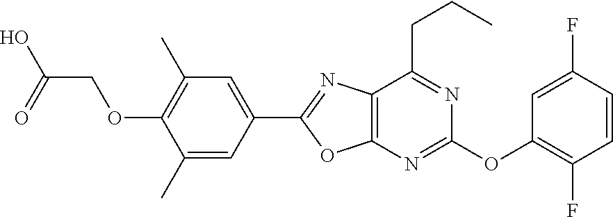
C12=C(N=C(OC3=C(F)C=CC(F)=C3)N=C1CCC)OC(C1=CC(C)=C(OCC(O)=O)C(C)=C1)=N2
